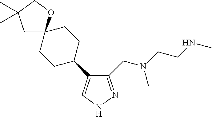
C1(CN(CCNC)C)=NNC=C1C1CCC2(CC1)CC(C)(C)CO2
